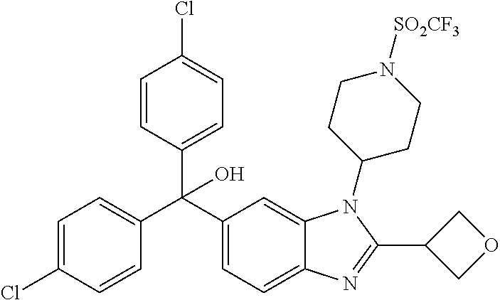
C1=C(Cl)C=CC(C(C2=CC=C3C(=C2)N(C2CCN([SO2CF3])CC2)C(C2COC2)=N3)(C2=CC=C(Cl)C=C2)O)=C1
